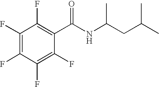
C1(F)=C(F)C(F)=C(F)C(C(NC(CC(C)C)C)=O)=C1F
